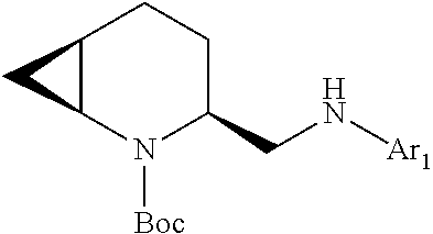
C12C(N([Boc])C(CN[Ar1])CC1)C2
